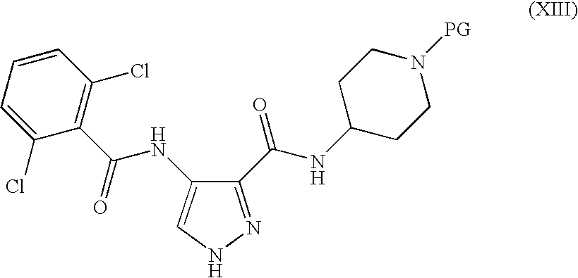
C1(C(=O)NC2=CNN=C2C(NC2CCN([PG])CC2)=O)=C(Cl)C=CC=C1Cl
